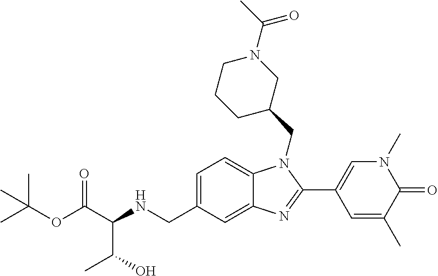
C(OC(C(NCC1=CC=C2C(=C1)N=C(C1=CN(C)C(=O)C(C)=C1)N2CC1CN(C(C)=O)CCC1)C(C)O)=O)(C)(C)C
